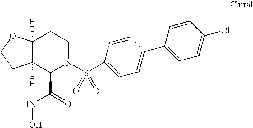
C12([H])C([H])(C(C(=O)NO)N(S(C3=CC=C(C4=CC=C(Cl)C=C4)C=C3)(=O)=O)CC1)CCO2
